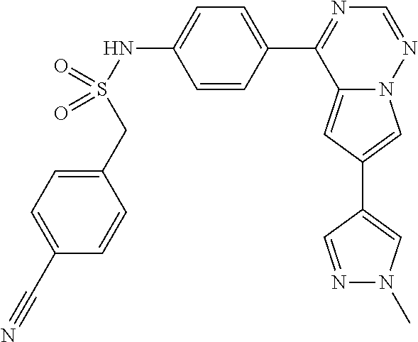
C12=CC(C3=CN(C)N=C3)=CN1N=CN=C2C1=CC=C(NS(=O)(CC2=CC=C(C#N)C=C2)=O)C=C1
